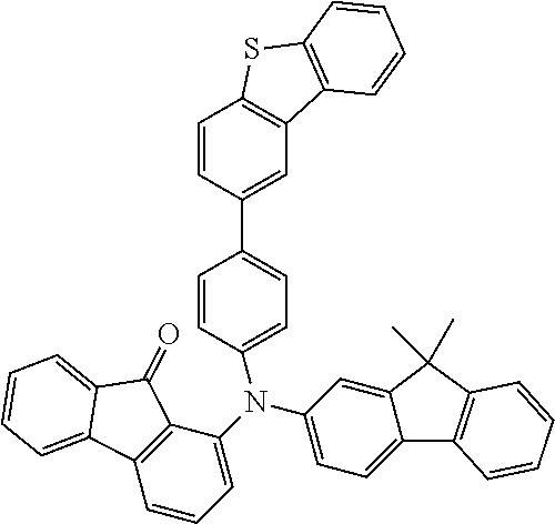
C1=CC(N(C2=CC=CC3=C2C(=O)C2=CC=CC=C32)C2=CC=C3C(=C2)C(C)(C)C2=C3C=CC=C2)=CC=C1C1=CC2=C(C=C1)SC1=C2C=CC=C1
